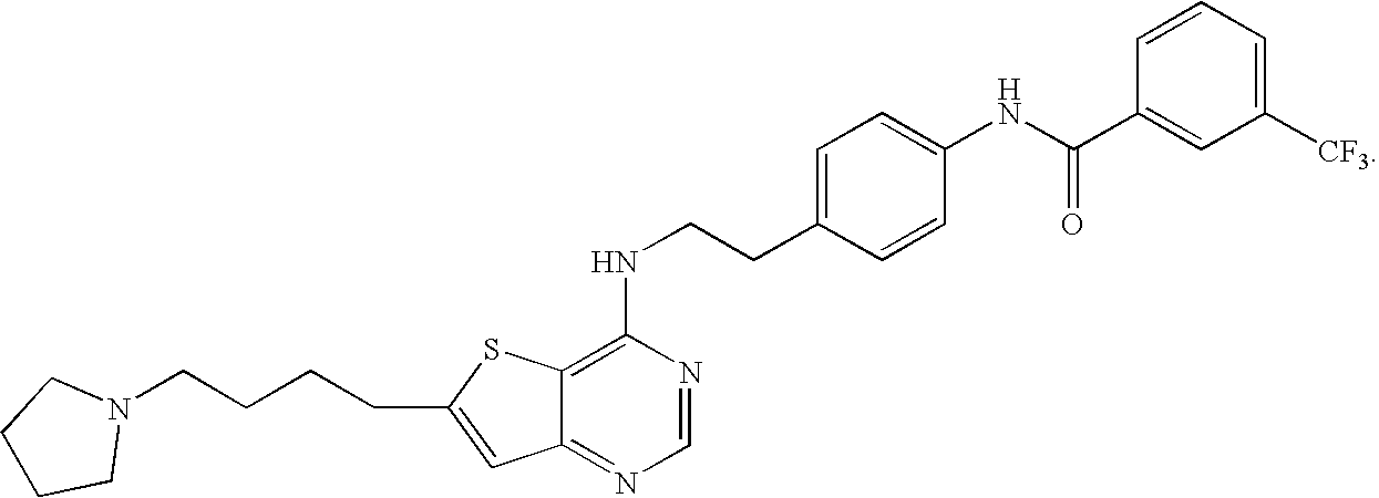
C1(NCCC2=CC=C(NC(C3=CC([CF3])=CC=C3)=O)C=C2)=C2C(=NC=N1)C=C(CCCCN1CCCC1)S2
